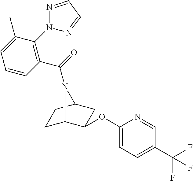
C1=CC(C(=O)N2C3CCC2CC3OC2=CC=C(C(F)(F)F)C=N2)=C(N2N=CC=N2)C(C)=C1
